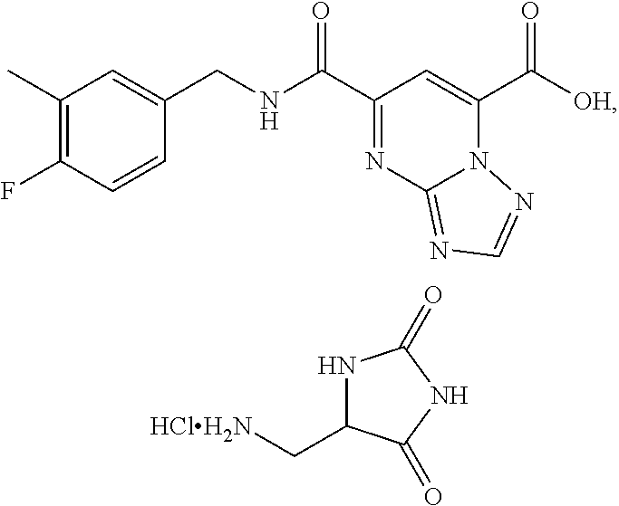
N1C(C[HClH2N])C(=O)NC1=O.C1(C)=C(F)C=CC(CNC(C2=NC3=NC=NN3C(C([OH])=O)=C2)=O)=C1
